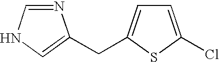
N1=CNC=C1CC1=CC=C(Cl)S1
